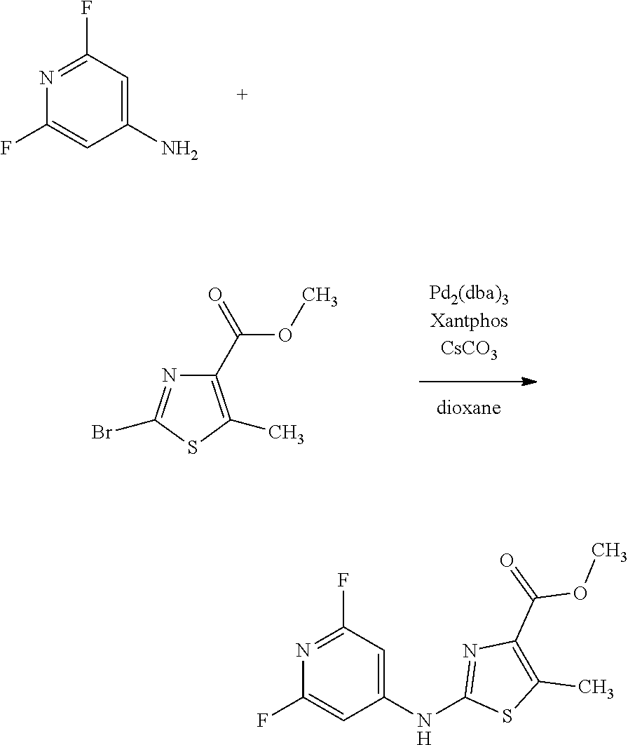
C1(F)=CC(N)=CC(F)=N1.C1(F)=CC(NC2=NC(C(OC)=O)=C(C)S2)=CC(F)=N1.[H].C1(Br)=NC(C(OC)=O)=C(C)S1
